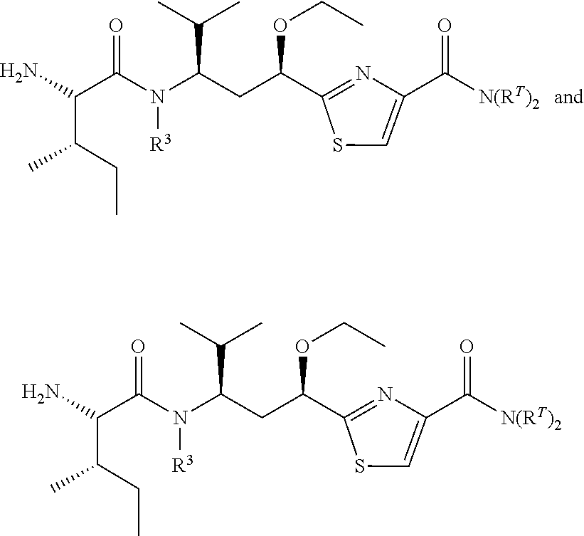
N(C(CC(C1=NC(C([N(RT)2])=O)=CS1)OCC)C(C)C)([R3])C(C(C(CC)C)N)=O.N(C(CC(C1=NC(C([N(RT)2])=O)=CS1)OCC)C(C)C)([R3])C(C(C(CC)C)N)=O
